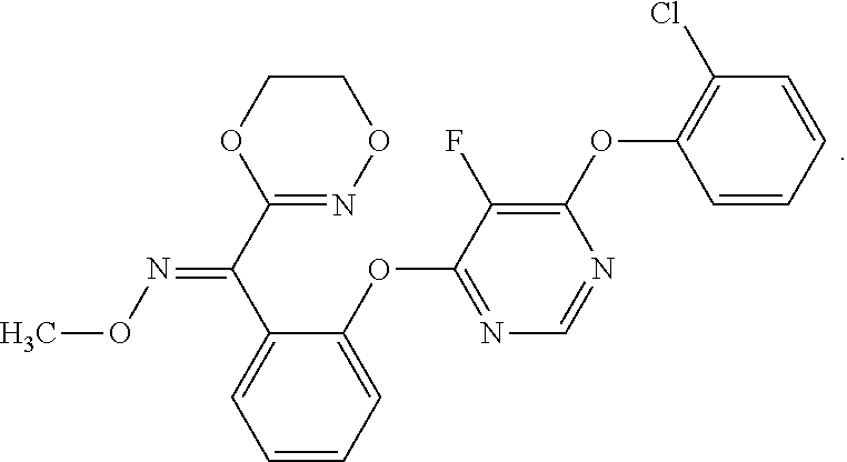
O1CCON=C1C(C1=CC=CC=C1OC1=NC=NC(OC2=C(Cl)C=CC=C2)=C1F)=NOC
